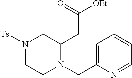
N1([Ts])CCN(CC2=CC=CC=N2)C(CC([OEt])=O)C1
